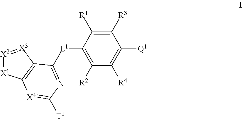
[X2]1=[X3]C2=C([X1]1)[X4]=C([T1])N=C2[L1]C1=C([R2])C([R4])=C([Q1])C([R3])=C1[R1]
